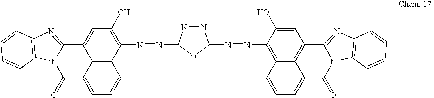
C12=CC(O)=C(N=NC3NNC(N=NC4=C5C6=C(C=C4O)C4=NC7=C(N4C(=O)C6=CC=C5)C=CC=C7)O3)C3=C1C(=CC=C3)C(=O)N1C2=NC2=C1C=CC=C2
